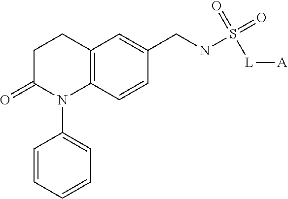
C1C(=O)N(C2=CC=CC=C2)C2=C(C1)C=C(CNS(=O)(=O)[L][A])C=C2
